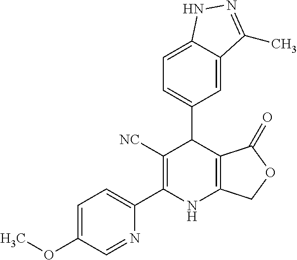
C1=C2C(=CC=C1C1C([NC])=C(C3=CC=C(OC)C=N3)NC3=C1C(=O)OC3)NN=C2C
